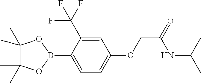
C1(C)(C)C(C)(C)OB(C2=CC=C(OCC(=O)NC(C)C)C=C2C(F)(F)F)O1
